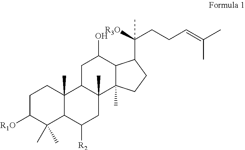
C1C([R1O])C(C)(C)C2C(C)(C1)C1C(C)(CC2[R2])C2(C)C(C(O)C1)C(C([R3O])(C)CCC=C(C)C)CC2
